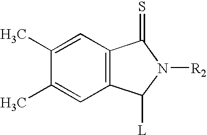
C1(C)=CC2=C(C=C1C)C([L])N([R2])C2=S
